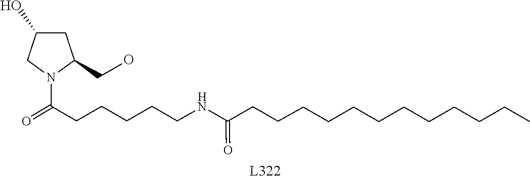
[L322].C(CCCCCCC)CCCCC(NCCCCCC(=O)N1C(CO)CC(O)C1)=O
